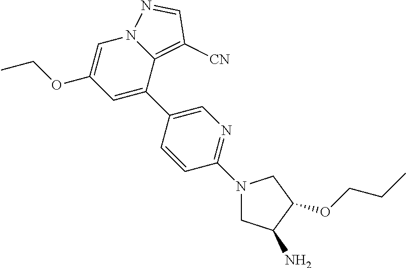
C1=C(C2=CN=C(N3CC(N)C(OCCC)C3)C=C2)C2=C([CN])C=NN2C=C1OCC
